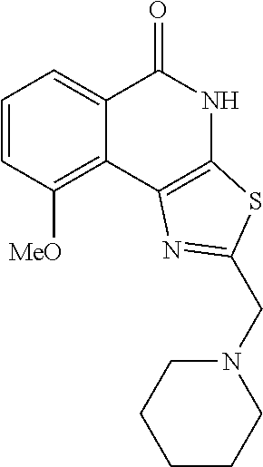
C1=CC([MeO])=C2C(=C1)C(=O)NC1=C2N=C(CN2CCCCC2)S1
